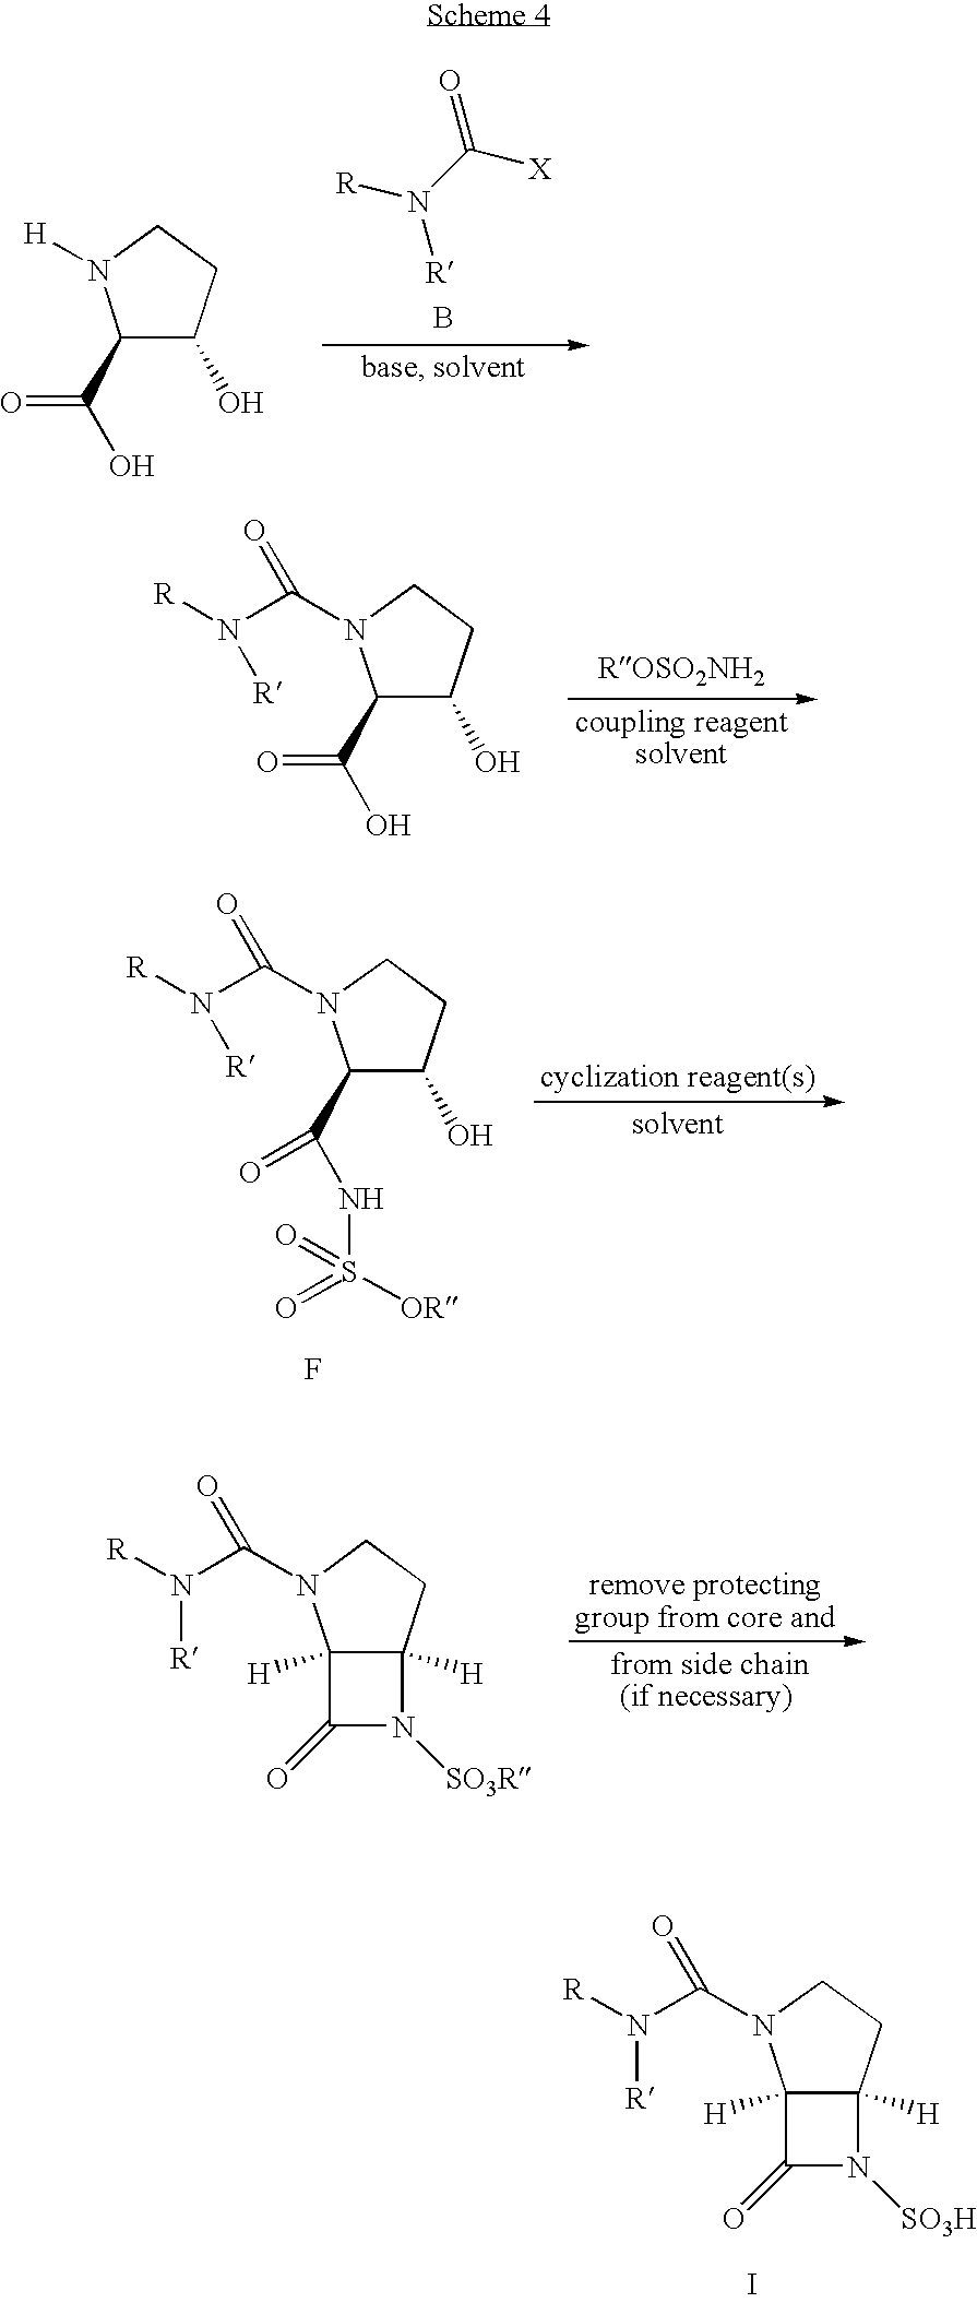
C1(C(O)=O)C(O)CCN1[H].[R]N(C([X])=O)[R].B.C12([H])C([H])(CCN1C(N([R])[R])=O)N([SO3R])C2=O.C12([H])C([H])(CCN1C(N([R])[R])=O)N([SO3H])C2=O.I.C(N([R])[R])(=O)N1C(C(O)=O)C(O)CC1.C1(C(NS([OR])(=O)=O)=O)C(O)CCN1C(N([R])[R])=O.F
